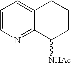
C1=CN=C2C(=C1)CCCC2[NHAc]
